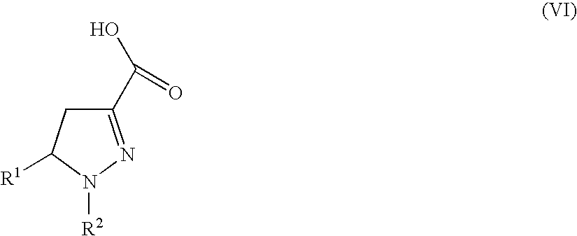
C1(C(O)=O)=NN([R2])C([R1])C1
